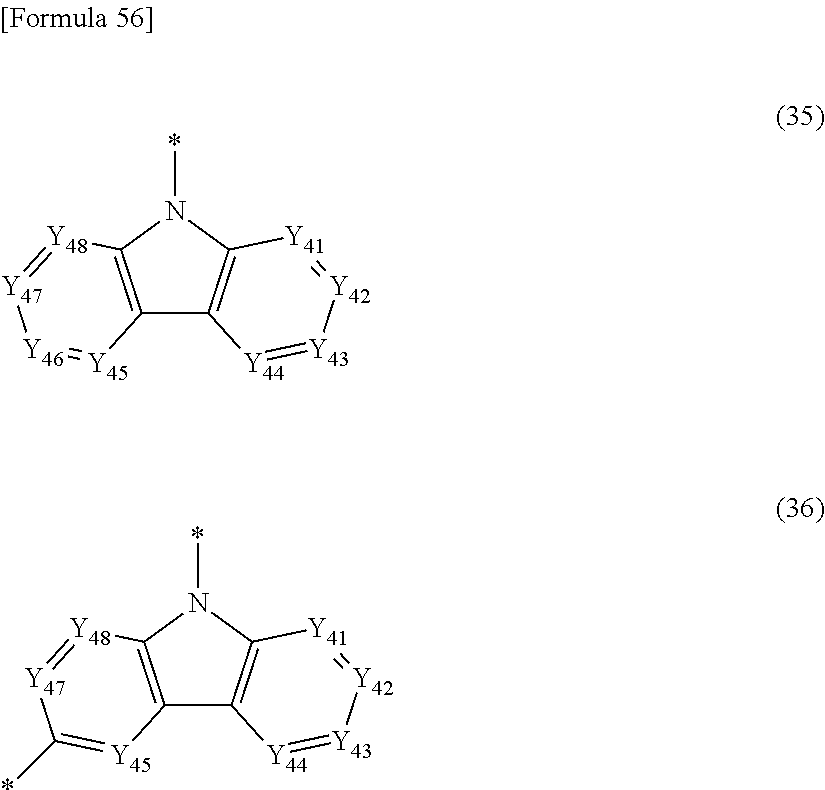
C12=C(N(*)C3=C1[Y44]=[Y43][Y42]=[Y41]3)[Y48]=[Y47][Y46]=[Y45]2.C12=C(N(*)C3=C1[Y44]=[Y43][Y42]=[Y41]3)[Y48]=[Y47]C(*)=[Y45]2
